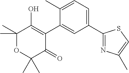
C1(C)(C)OC(C)(C)C(=O)C(C2=CC(C3=NC(C)=CS3)=CC=C2C)=C1O
